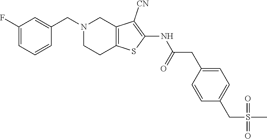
C1(F)=CC=CC(CN2CC3=C(CC2)SC(NC(CC2=CC=C(CS(=O)(=O)C)C=C2)=O)=C3[CN])=C1
